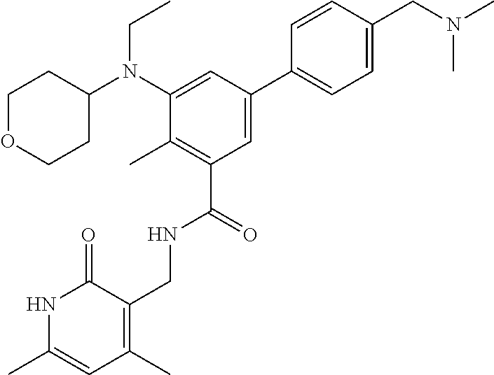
C1OCCC(N(C2=CC(C3=CC=C(CN(C)C)C=C3)=CC(C(NCC3=C(C)C=C(C)NC3=O)=O)=C2C)CC)C1
